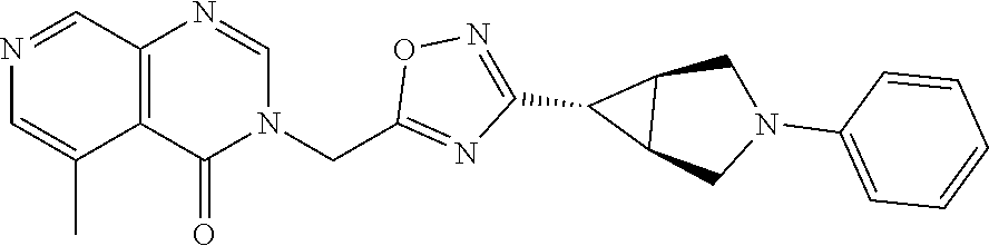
C12=C(C(=O)N(CC3=NC(C4C5C4CN(C4=CC=CC=C4)C5)=NO3)C=N1)C(C)=CN=C2
